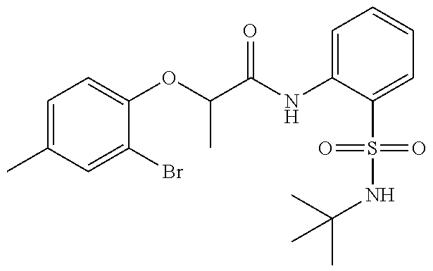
C1=C(C)C=C(Br)C(OC(C)C(=O)NC2=CC=CC=C2S(=O)(=O)NC(C)(C)C)=C1
